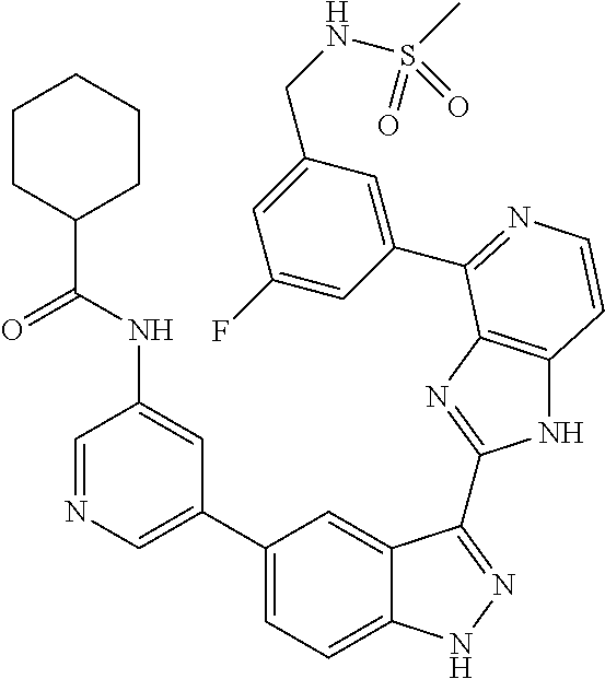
C1(C2=CN=CC(NC(C3CCCCC3)=O)=C2)=CC=C2C(=C1)C(C1=NC3=C(N1)C=CN=C3C1=CC(CNS(C)(=O)=O)=CC(F)=C1)=NN2
